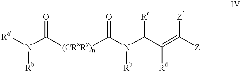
N(C([(CRxRy)n]C(N(C(C(=C([Z])[Z1])[Rd])[Rc])[Rb])=O)=O)([Ra])[Rb]
